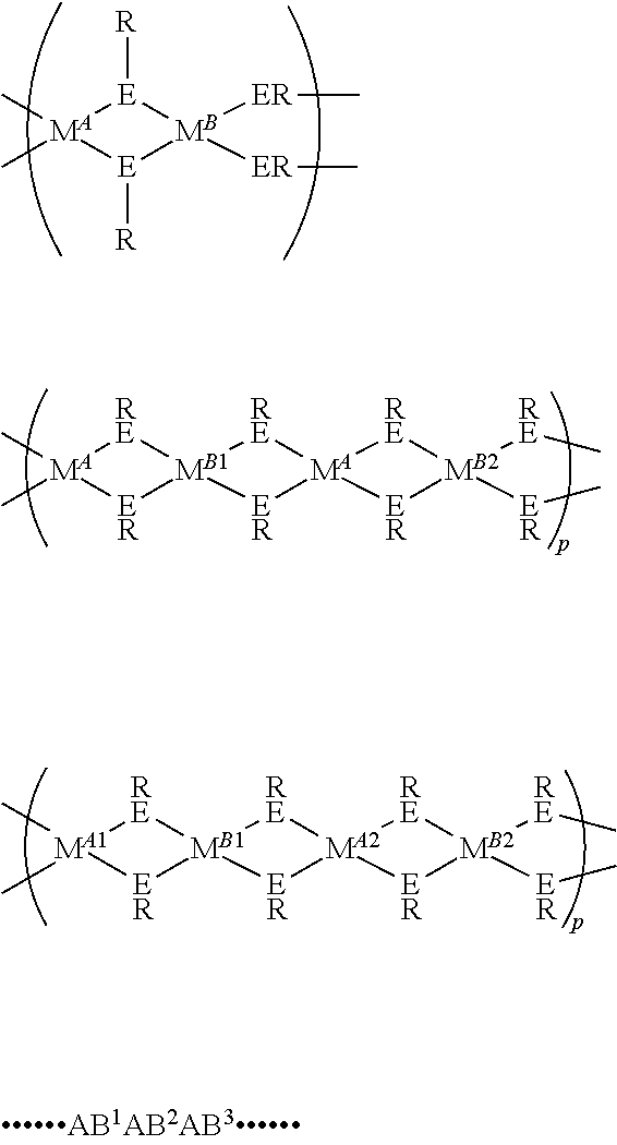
[MA]1(C)(C)[ER][MB1]2([ER][MA]3([ER][MB2]([ER]C)([RE]C)[RE]3)[RE]2)[RE]1.[MA1]1(C)(C)[ER][MB1]2([ER][MA2]3([ER][MB2]([ER]C)([RE]C)[RE]3)[RE]2)[RE]1.[MA]1(C)(C)[E]([R])[MB]([ER]C)([ER]C)[E]1[R]
